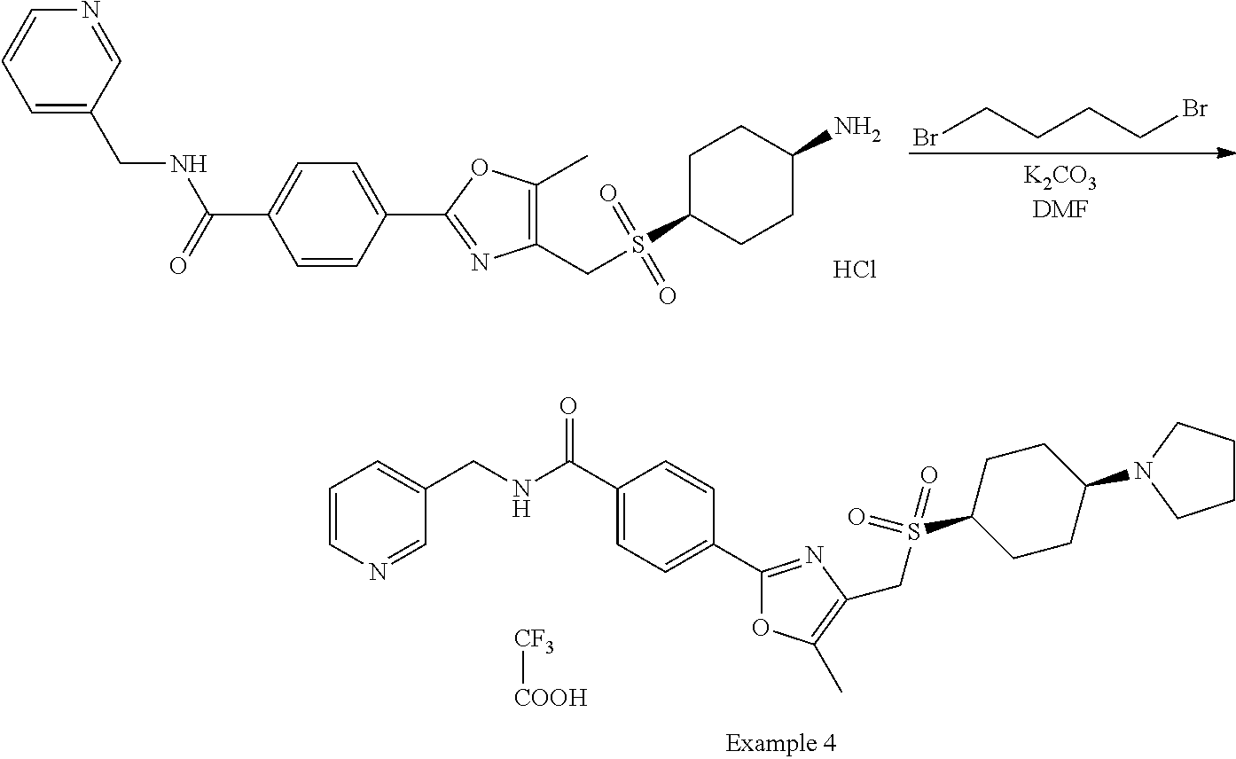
C1=CC(C(NCC2=CC=CN=C2)=O)=CC=C1C1=NC(CS(C2CCC(N)CC2)(=O)=O)=C(C)O1.Cl.BrCCCCBr.C1(CNC(C2=CC=C(C3=NC(CS(C4CCC(N5CCCC5)CC4)(=O)=O)=C(C)O3)C=C2)=O)=CC=CN=C1.[CF3][COOH]
